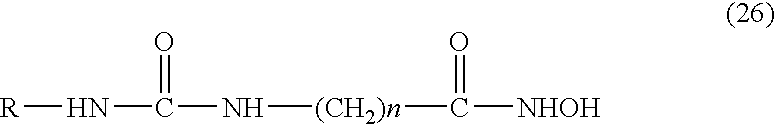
[R]NC(=O)N[(CH2)n]C(=O)[NHOH]
